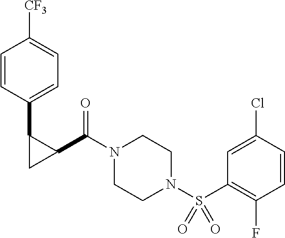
C1=CC(C2C(C(N3CCN(S(C4=C(F)C=CC(Cl)=C4)(=O)=O)CC3)=O)C2)=CC=C1[CF3]
